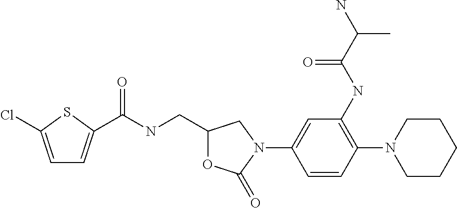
C1=C(Cl)SC(C(NCC2OC(=O)N(C3=CC(NC(C(N)C)=O)=C(N4CCCCC4)C=C3)C2)=O)=C1
